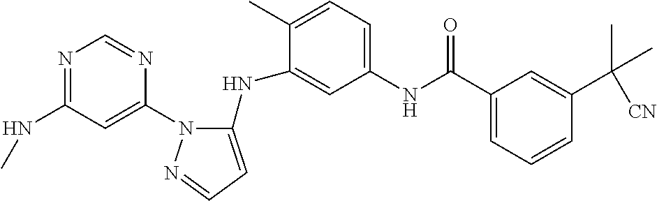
N1=C(NC)C=C(N2C(NC3=CC(NC(C4=CC=CC(C([CN])(C)C)=C4)=O)=CC=C3C)=CC=N2)N=C1
